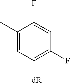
C1(C)=CC([dR])=C(F)C=C1F
